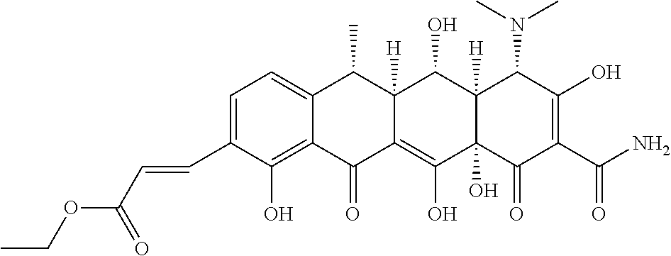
C1=C(C=CC(OCC)=O)C(O)=C2C(=C1)C(C)C1([H])C(=C(O)C3(O)C([H])(C1O)C(N(C)C)C(O)=C(C(N)=O)C3=O)C2=O
